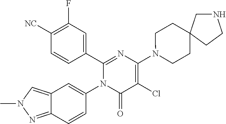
C1(C2=CC(F)=C([CN])C=C2)=NC(N2CCC3(CC2)CNCC3)=C(Cl)C(=O)N1C1=CC2=CN(C)N=C2C=C1
